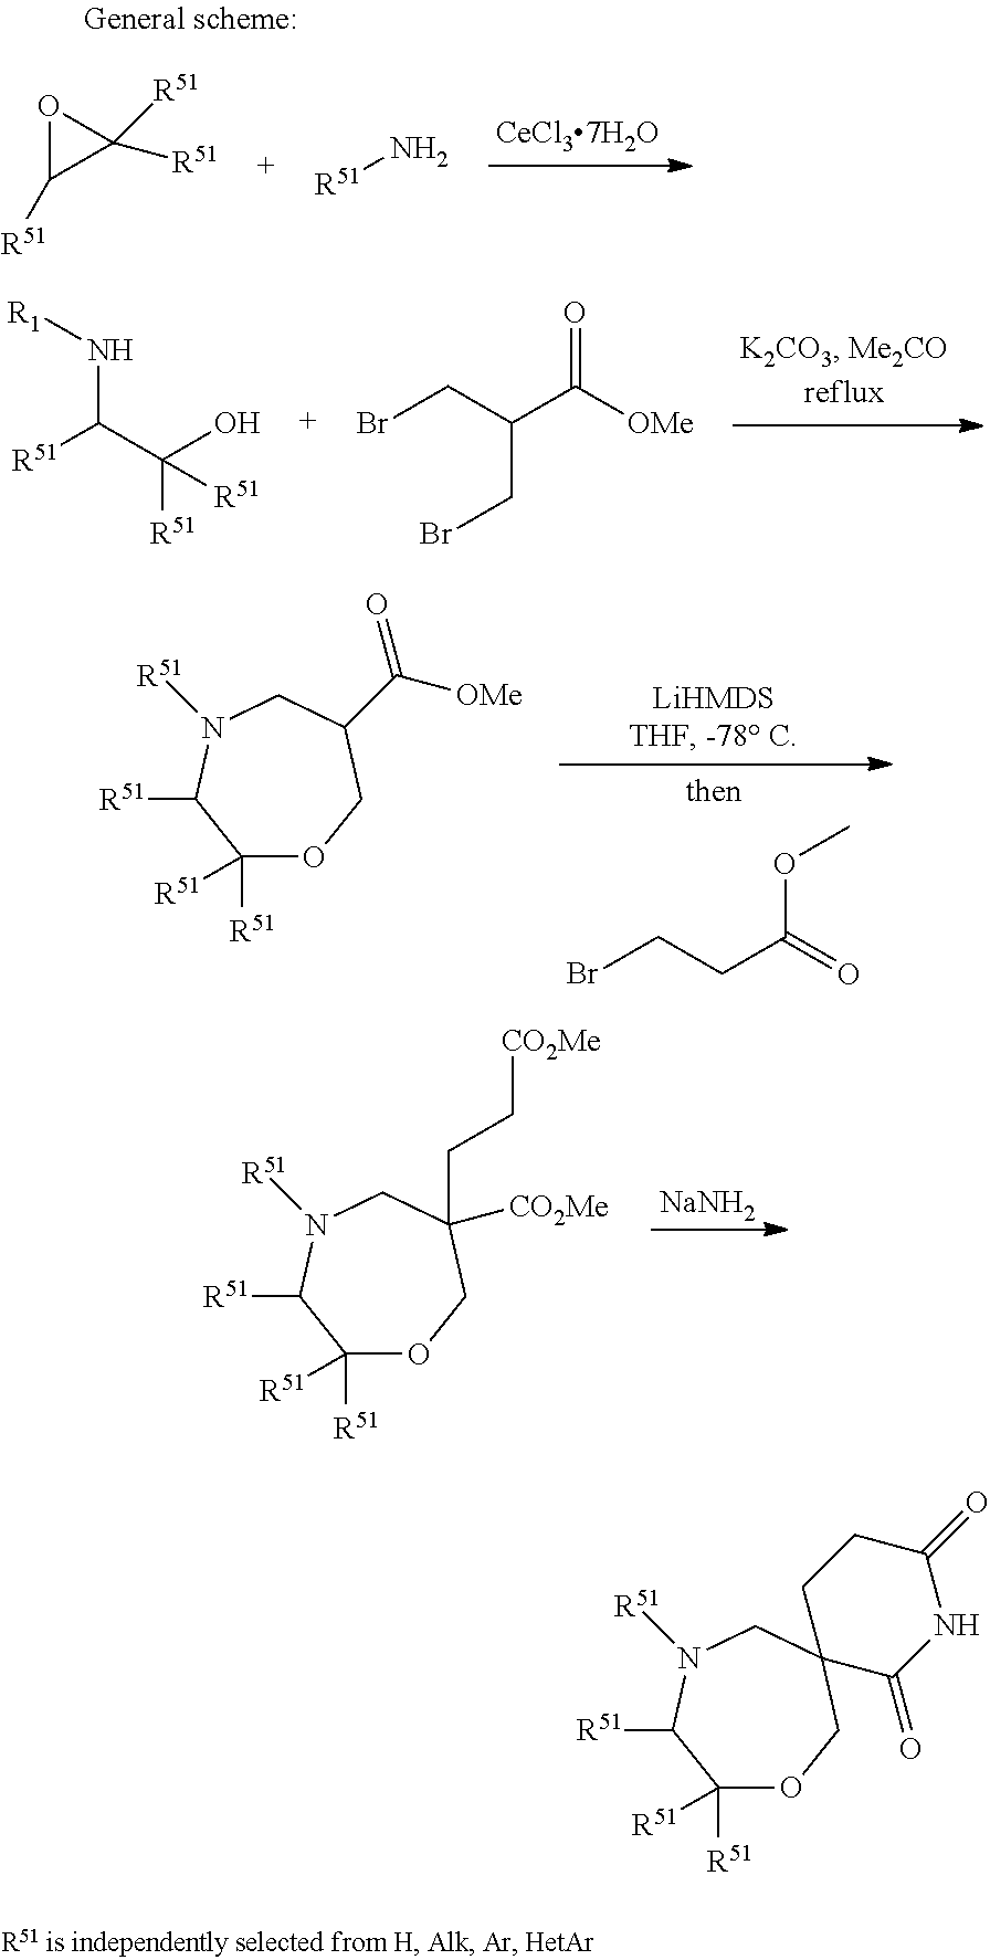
O1C([R51])C1([R51])[R51].[R51]N.[R1]NC(C([R51])(O)[R51])[R51].BrCC(C([OMe])=O)CBr.BrCCC(=O)OC.C1([R51])([R51])OCC(C([OMe])=O)CN([R51])C1[R51].[NaNH2].C1([R51])([R51])OCC([CO2Me])(CC[CO2Me])CN([R51])C1[R51].C1([R51])([R51])OCC2(CN([R51])C1[R51])CCC(=O)NC2=O
